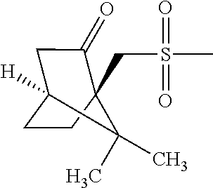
C1C2([H])CC(=O)C(CS(=O)(C)=O)(C1)C2(C)C
